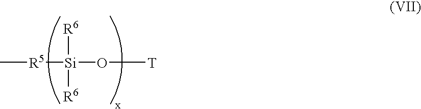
C[R5][Si]([R6])([R6])O[T]
